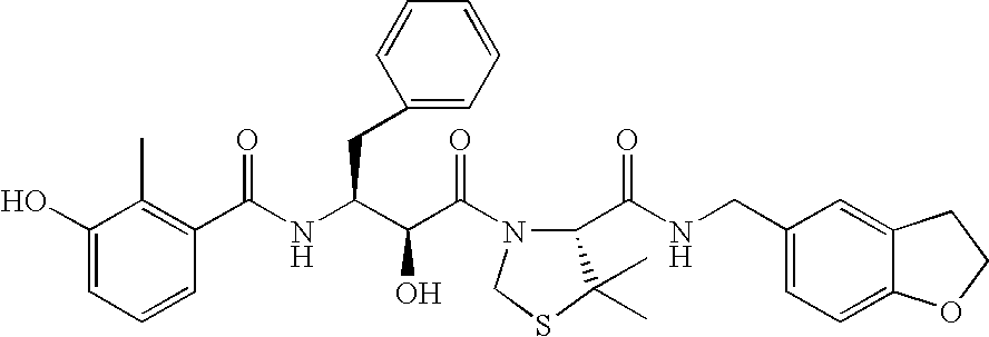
C1(O)=CC=CC(C(NC(C(C(=O)N2C(C(NCC3=CC=C4C(=C3)CCO4)=O)C(C)(C)SC2)O)CC2=CC=CC=C2)=O)=C1C
